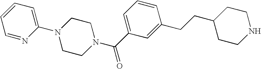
C1=NC(N2CCN(C(C3=CC=CC(CCC4CCNCC4)=C3)=O)CC2)=CC=C1
